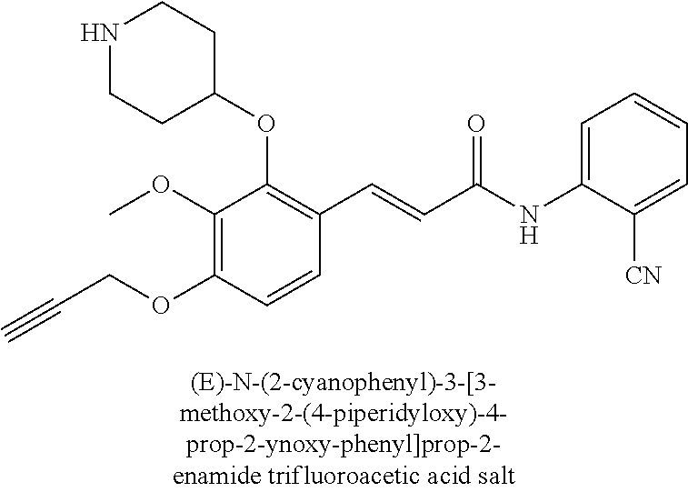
C1(OC)=C(OCC#C)C=CC(C=CC(NC2=CC=CC=C2[CN])=O)=C1OC1CCNCC1
